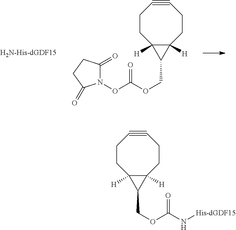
[H2N-His-dGDF15].N1(OC(OCC2C3([H])C2([H])CCC#CCC3)=O)C(=O)CCC1=O.[His-dGDF15]NC(OCC1C2([H])C1([H])CCC#CCC2)=O
